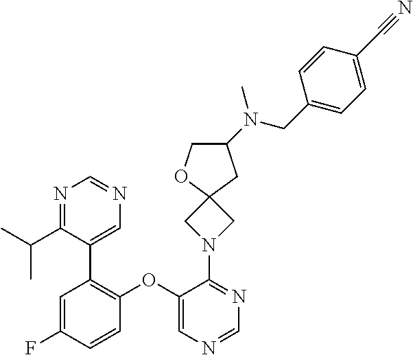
C1(OC2=C(C3=CN=CN=C3C(C)C)C=C(F)C=C2)=CN=CN=C1N1CC2(C1)OCC(N(CC1=CC=C(C#N)C=C1)C)C2
